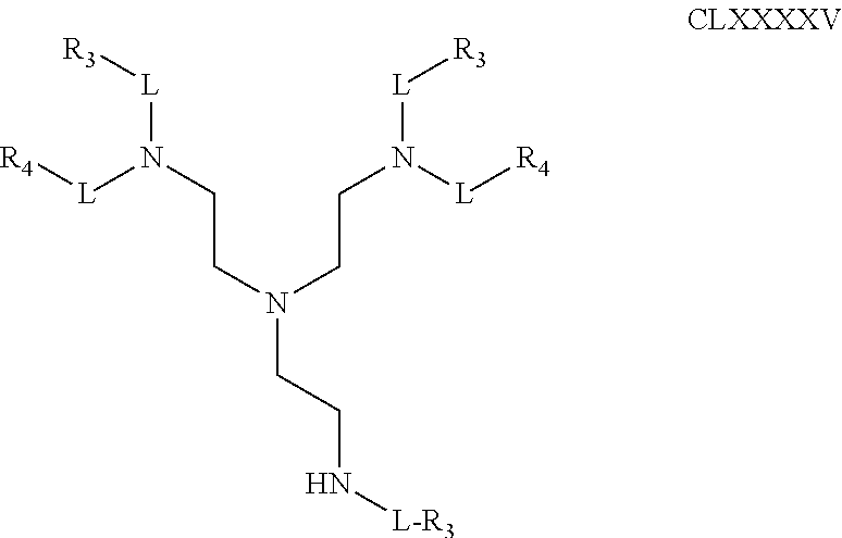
[R4][L]N(CCN(CCN([L][R4])[L][R3])CCN[L-R3])[L][R3]
